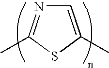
C1=C(C)SC(C)=N1
